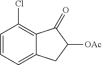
C1=CC=C2C(=C1Cl)C(=O)C([OAc])C2
